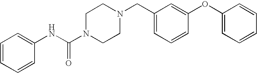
C1=CC=CC(NC(N2CCN(CC3=CC=CC(OC4=CC=CC=C4)=C3)CC2)=O)=C1
